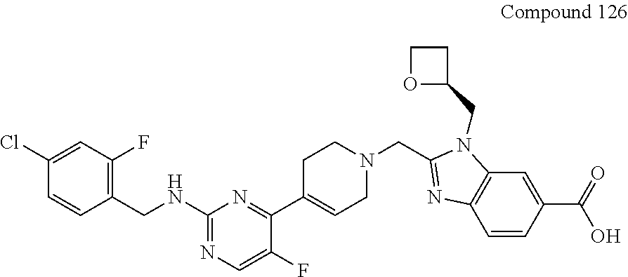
C1(Cl)=CC(F)=C(CNC2=NC=C(F)C(C3=CCN(CC4=NC5=C(N4CC4CCO4)C=C(C(=O)O)C=C5)CC3)=N2)C=C1
